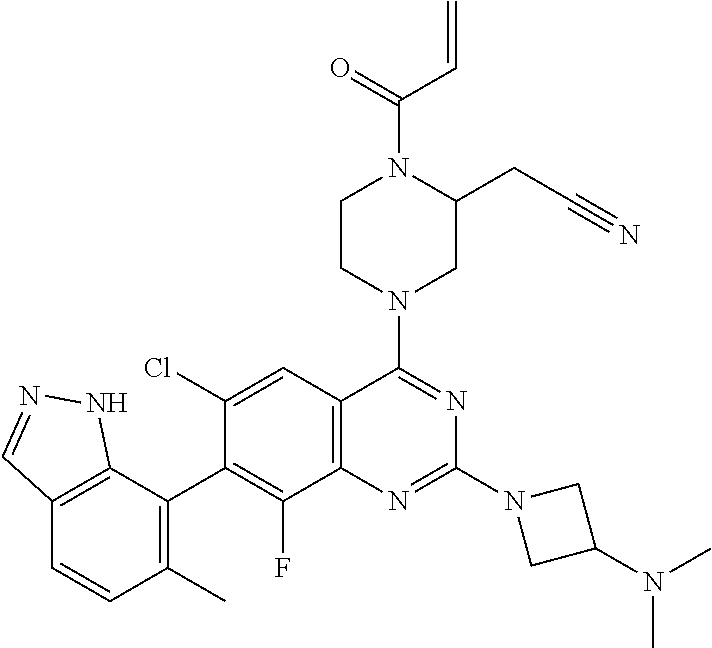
C12=C(C(C3=C(F)C4=C(C=C3Cl)C(N3CC(CC#N)N(C(C=C)=O)CC3)=NC(N3CC(N(C)C)C3)=N4)=C(C)C=C1)NN=C2
